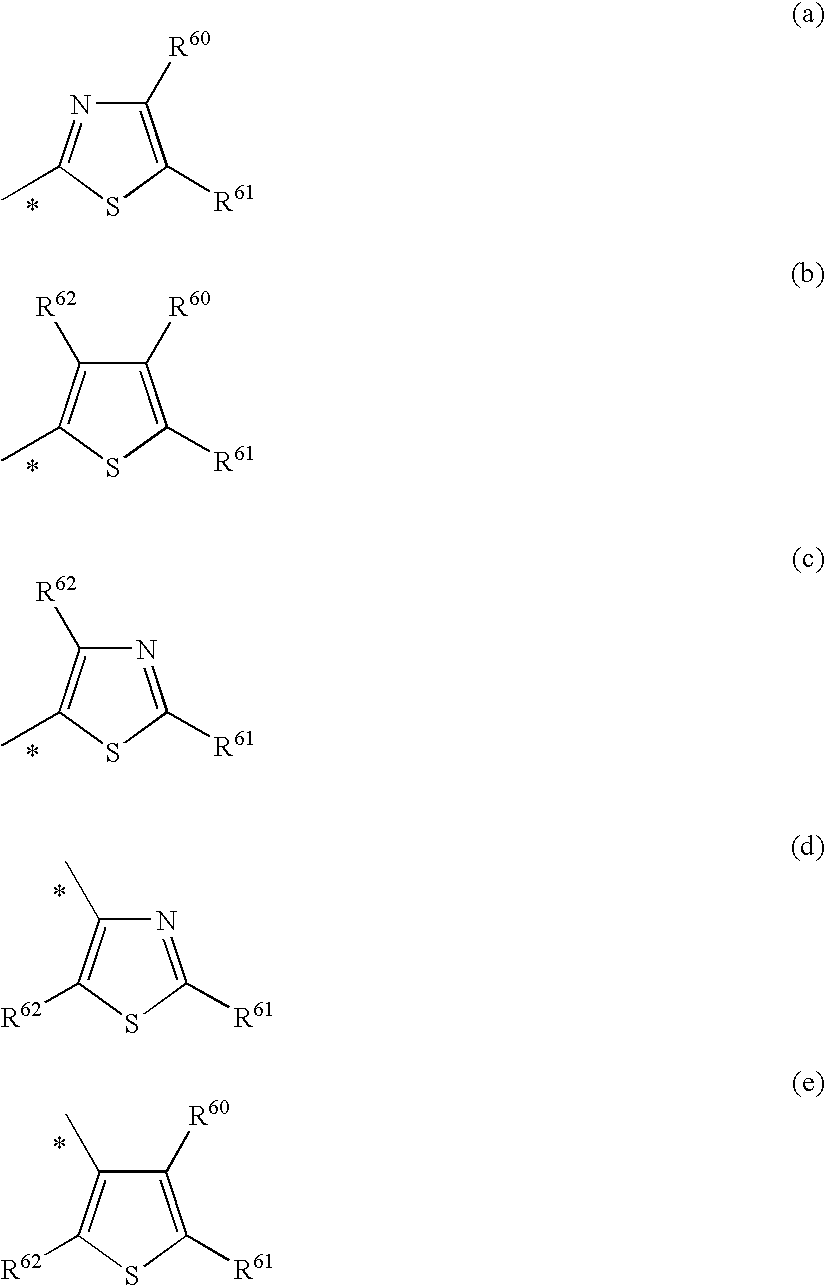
N1=C(C)SC([R61])=C1[R60].C1([R62])=C(C)SC([R61])=C1[R60].C1([R62])=C(C)SC([R61])=N1.C1(C)=C([R62])SC([R61])=N1.C1(C)=C([R62])SC([R61])=C1[R60]
